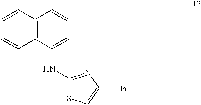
C1=CC2=C(C=C1)C(NC1=NC([iPr])=CS1)=CC=C2
